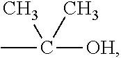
CC([OH])(C)C
